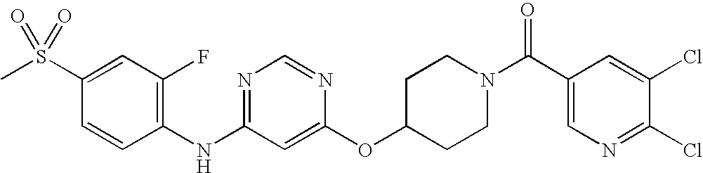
C1(S(C)(=O)=O)=CC(F)=C(NC2=NC=NC(OC3CCN(C(C4=CN=C(Cl)C(Cl)=C4)=O)CC3)=C2)C=C1
